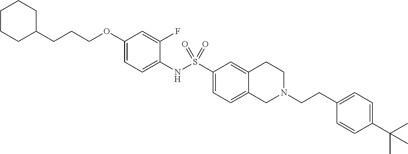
C1(NS(C2=CC=C3C(=C2)CCN(CCC2=CC=C(C(C)(C)C)C=C2)C3)(=O)=O)=CC=C(OCCCC2CCCCC2)C=C1F
